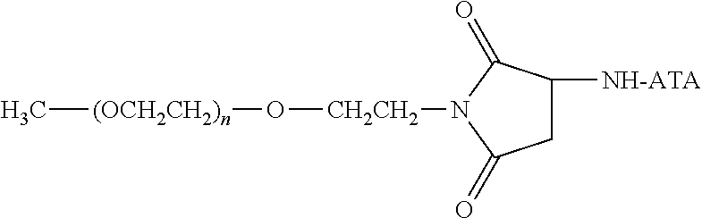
[(OCH2CH2)n](C)O[CH2CH2]N1C(=O)CC([NH-ATA])C1=O
